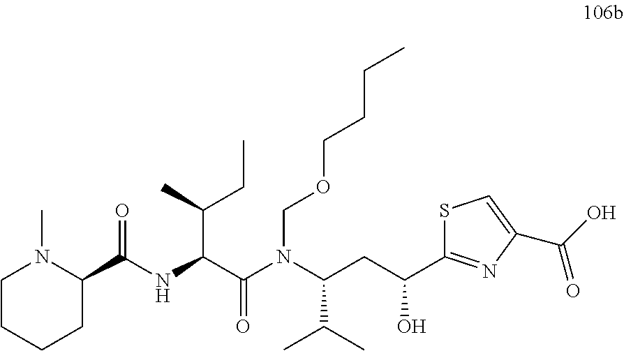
C(C(CC)C)(NC(C1CCCCN1C)=O)C(N(C(CC(O)C1=NC(C(O)=O)=CS1)C(C)C)COCCCC)=O
